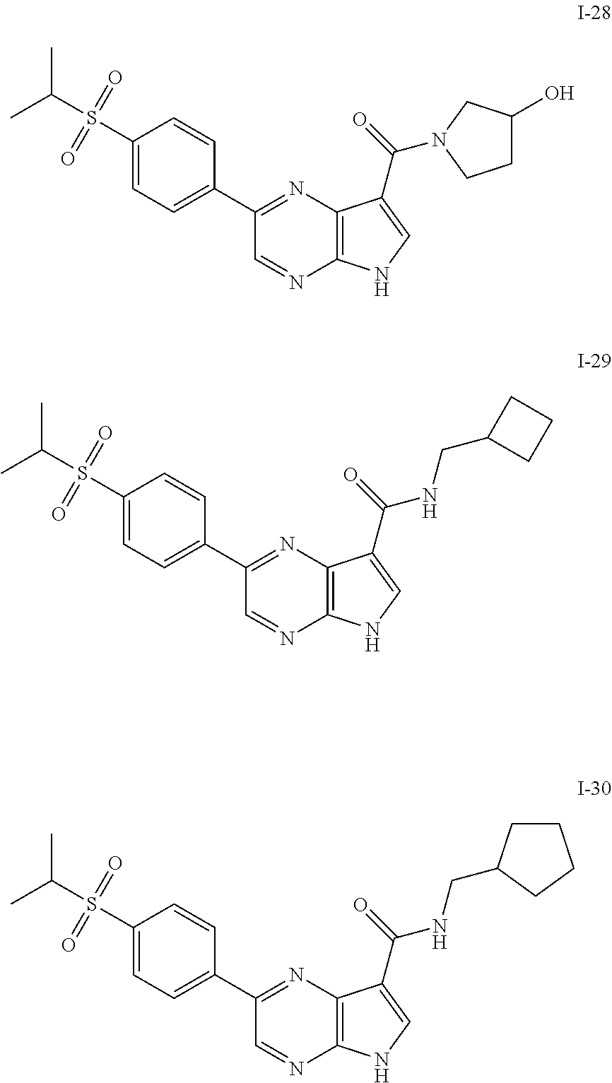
C1(S(C(C)C)(=O)=O)=CC=C(C2=NC3=C(N=C2)NC=C3C(=O)N2CC(O)CC2)C=C1.C1(S(C(C)C)(=O)=O)=CC=C(C2=NC3=C(N=C2)NC=C3C(=O)NCC2CCC2)C=C1.C1(S(C(C)C)(=O)=O)=CC=C(C2=NC3=C(N=C2)NC=C3C(=O)NCC2CCCC2)C=C1
